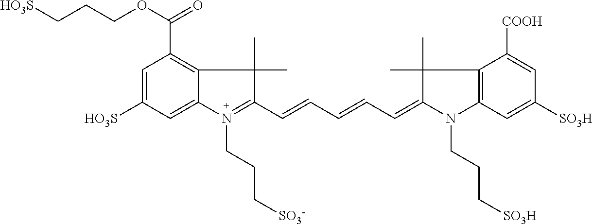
C1=C([HO3S])C=C2C(=C1C(OCCC[HO3S])=O)C(C)(C)C(C=CC=CC=C1N(CCC[SO3H])C3=C(C1(C)C)C([COOH])=CC([SO3H])=C3)=N2CCC[SO3-]
